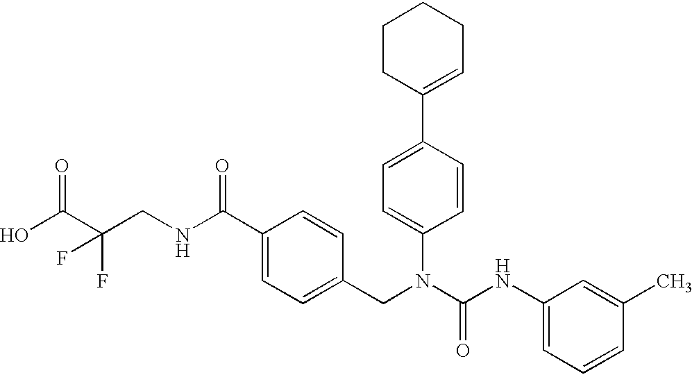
OC(C(CNC(C1=CC=C(CN(C(NC2=CC=CC(C)=C2)=O)C2=CC=C(C3=CCCCC3)C=C2)C=C1)=O)(F)F)=O
